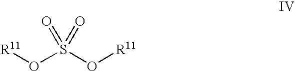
S(O[R11])(=O)(=O)O[R11]
